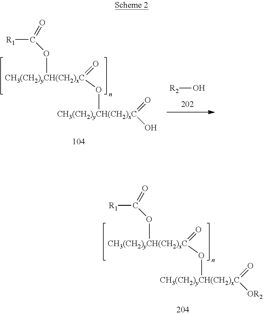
[CH3(CH2)yCH(CH2)xC](=O)(O)O[CH3(CH2)yCH(CH2)xC](OC([R1])=O)=O.[R2]O.[CH3(CH2)yCH(CH2)xC](=O)([OR2])O[CH3(CH2)yCH(CH2)xC](OC([R1])=O)=O
